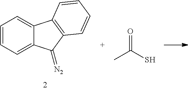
C1=CC=C2C(=C1)C1=C(C2=[N2])C=CC=C1.CC(S)=O
